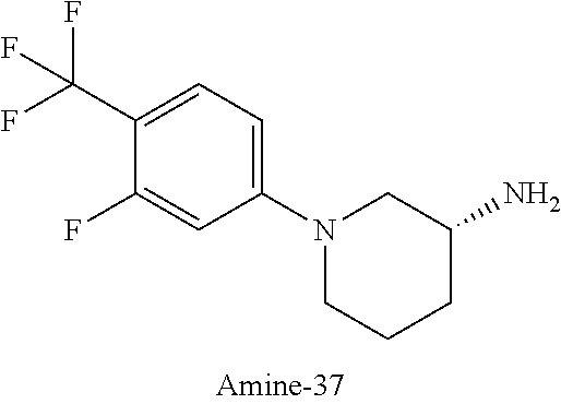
C1(C(F)(F)F)=CC=C(N2CCCC(N)C2)C=C1F
